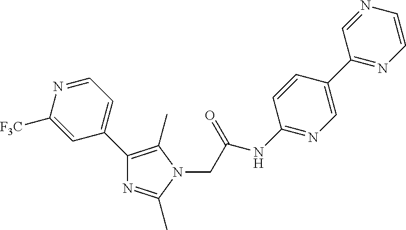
C1=NC=CN=C1C1=CN=C(NC(CN2C(C)=C(C3=CC=NC([F3C])=C3)N=C2C)=O)C=C1
